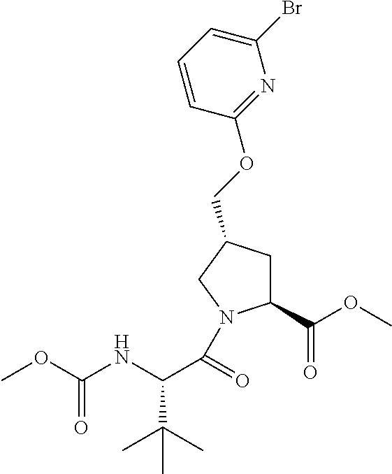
C1(C(OC)=O)CC(COC2=NC(Br)=CC=C2)CN1C(C(NC(OC)=O)C(C)(C)C)=O
